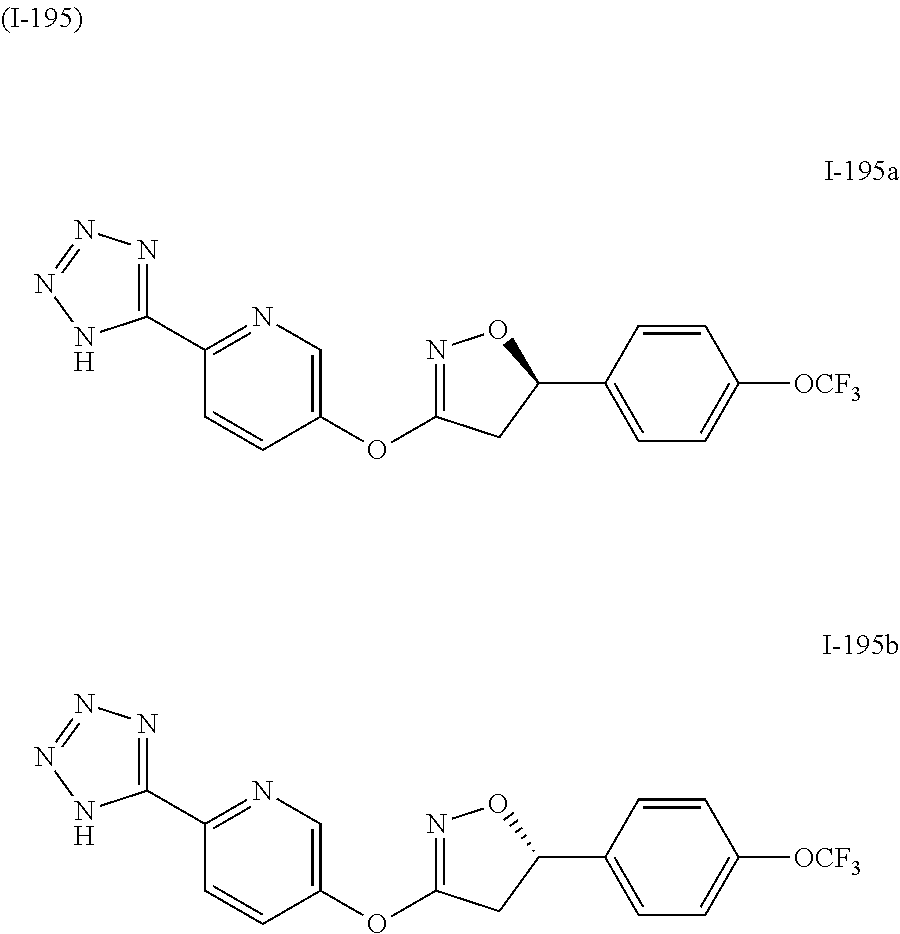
C1(C2=NC=C(OC3=NOC(C4=CC=C([OCF3])C=C4)C3)C=C2)=NN=NN1.C1(C2=NC=C(OC3=NOC(C4=CC=C([OCF3])C=C4)C3)C=C2)=NN=NN1
